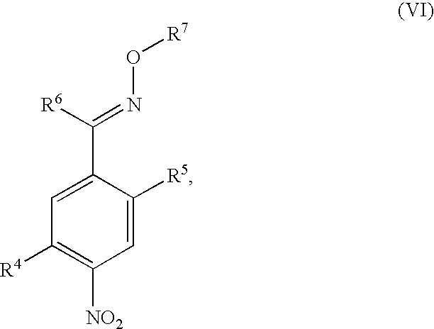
C1(C([R6])=NO[R7])=CC([R4])=C([NO2])C=C1[R5]
